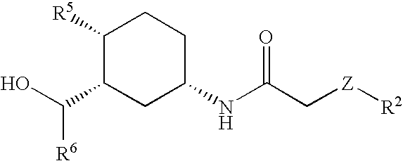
C1([R5])C(C(O)[R6])CC(NC(C[Z][R2])=O)CC1
